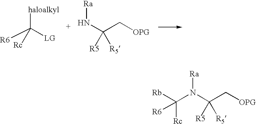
[haloalkyl]C([LG])([R6])[Rc].[Ra]NC(C[OPG])([R5])[R5].[Ra]N(C(C[OPG])([R5])[R5])C([Rb])([Rc])[R6]
